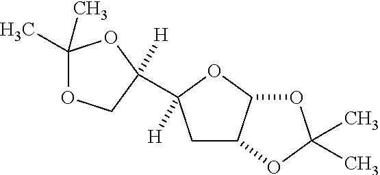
C1C2C(OC1([H])C1([H])COC(C)(C)O1)OC(C)(C)O2
